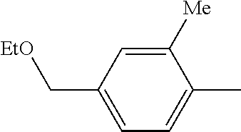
C1=C(C[EtO])C=C([Me])C(C)=C1
